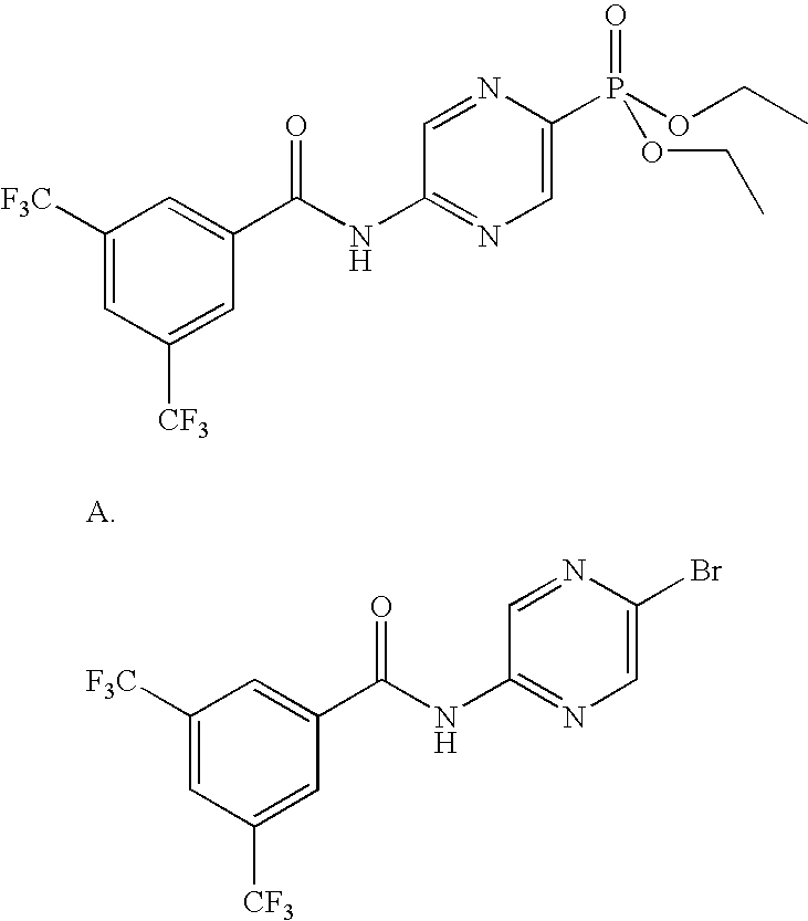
C1([F3C])=CC([CF3])=CC(C(NC2=NC=C(Br)N=C2)=O)=C1.C1([F3C])=CC([CF3])=CC(C(NC2=NC=C(P(OCC)(=O)OCC)N=C2)=O)=C1
